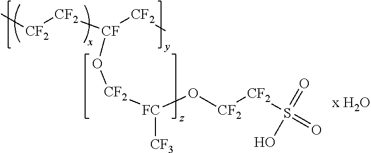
C[CF2][CF2][CF]([CF2]C)O[CF2][FC](O[CF2][CF2]S(=O)(=O)O)[CF3]
